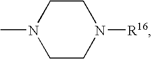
C1CN([R16])CCN1C
